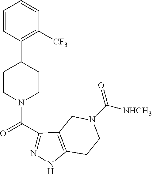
C1=CC(C2CCN(C(C3=NNC4=C3CN(C([NHCH3])=O)CC4)=O)CC2)=C([CF3])C=C1
